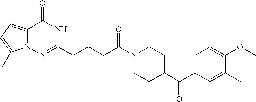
C12=CC=C(C)N1N=C(CCCC(N1CCC(C(C3=CC=C(OC)C(C)=C3)=O)CC1)=O)NC2=O
